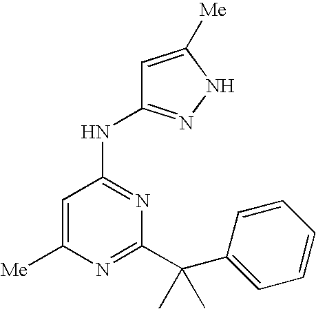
N(C1=NC(C(C2=CC=CC=C2)(C)C)=NC([Me])=C1)C1=NNC([Me])=C1
